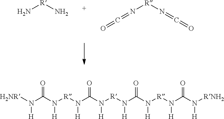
[R](N)N.[R](N=C=O)N=C=O.[H2NR]N(C(N([R]N(C(N([R]N(C(N([R]N(C(N([RNH2])[H])=O)[H])[H])=O)[H])[H])=O)[H])[H])=O)[H]
